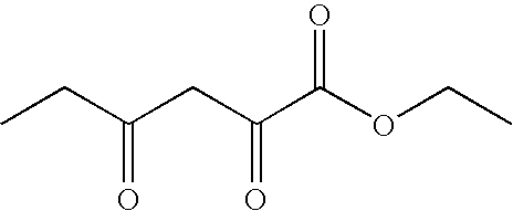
CCC(CC(C(OCC)=O)=O)=O
